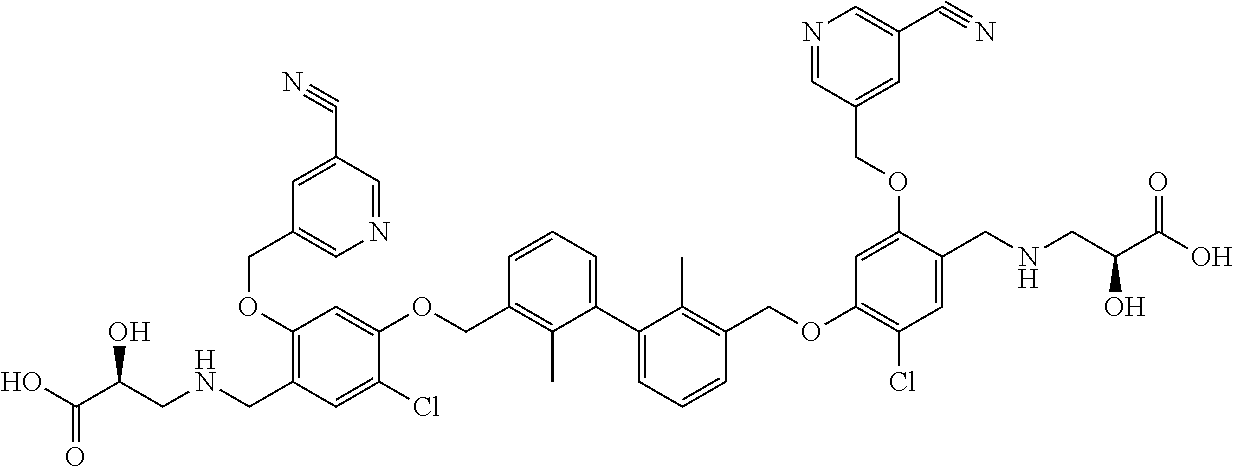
C1(OCC2=CN=CC(C#N)=C2)=C(CNCC(C(O)=O)O)C=C(Cl)C(OCC2=C(C)C(C3=CC=CC(COC4=C(Cl)C=C(CNCC(C(O)=O)O)C(OCC5=CC(C#N)=CN=C5)=C4)=C3C)=CC=C2)=C1
